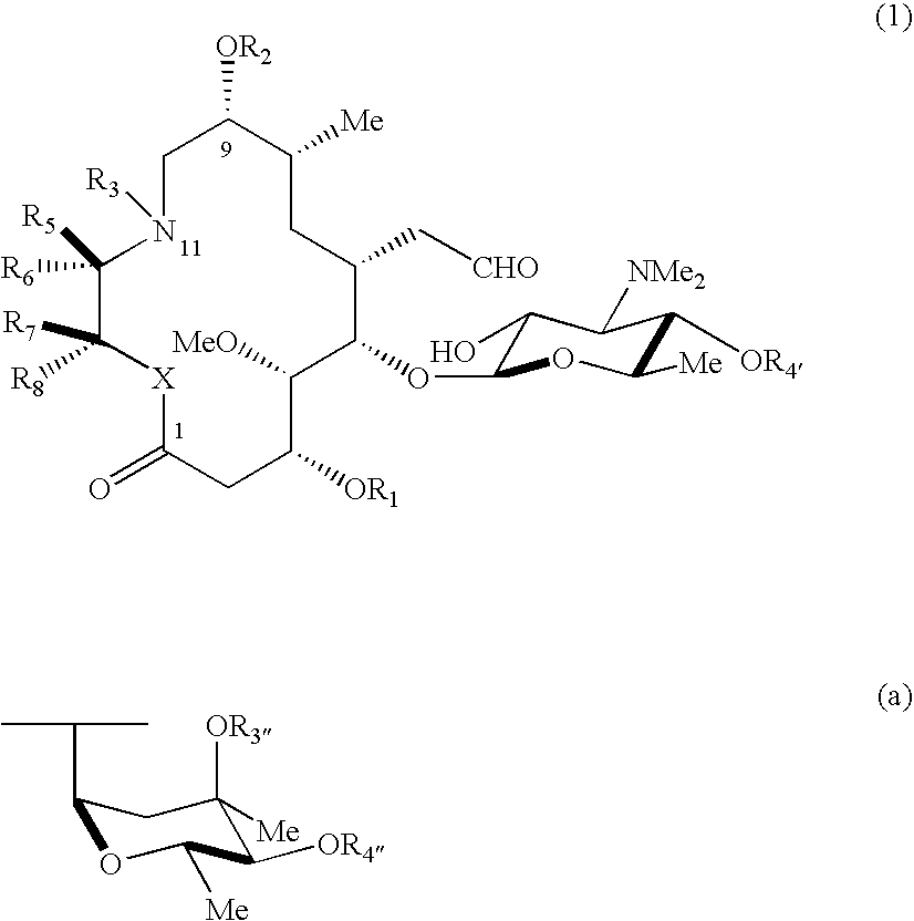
C1N([R3])C([R5])([R6])C([R7])([R8])[X]C(=O)CC([OR1])C([MeO])C(OC2C(O)C([NMe2])C([OR4])C([Me])O2)C(C[CHO])CC([Me])C1[OR2].C1(C(C)C)OC([Me])C([OR4])C([OR3])([Me])C1
